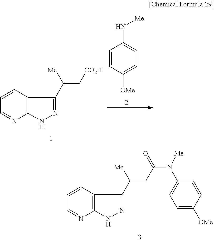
C1=CC2=C(N=C1)NN=C2C(C[CO2H])[Me].C1=CC([OMe])=CC=C1N[Me].C1=CC2=C(N=C1)NN=C2C(CC(N([Me])C1=CC=C([OMe])C=C1)=O)[Me]
